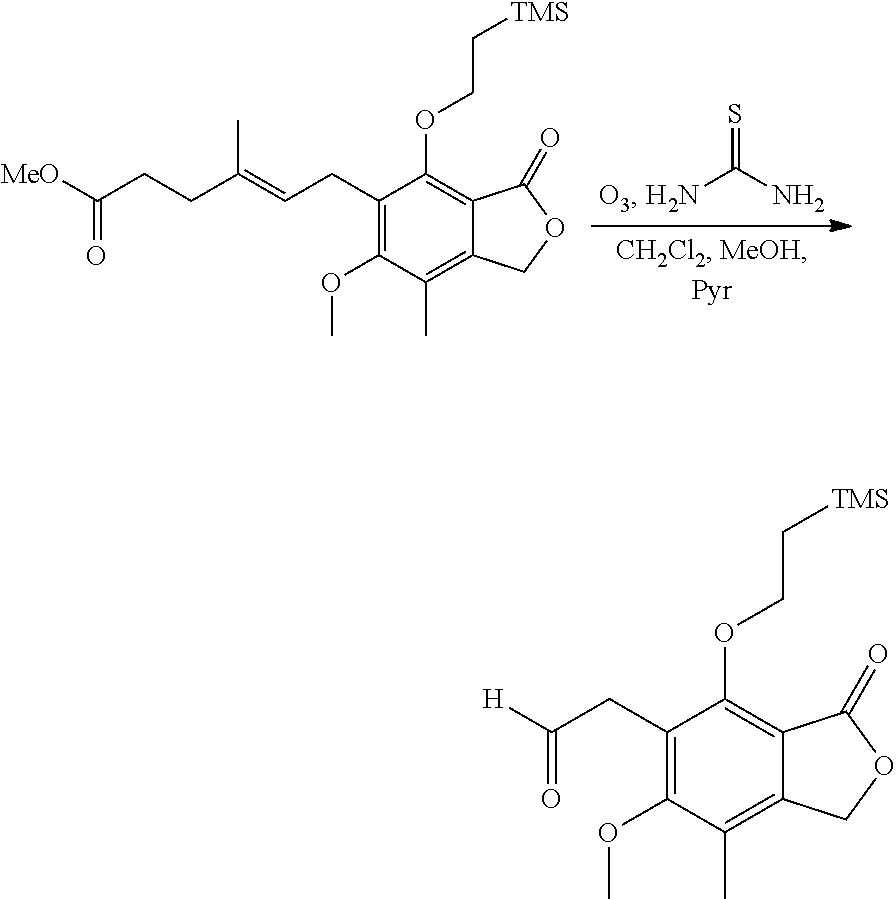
NC(N)=S.[MeO]C(CCC(=CCC1=C(OC)C(C)=C2C(=C1OCC[TMS])C(=O)OC2)C)=O.[H]C(CC1=C(OC)C(C)=C2C(=C1OCC[TMS])C(=O)OC2)=O
